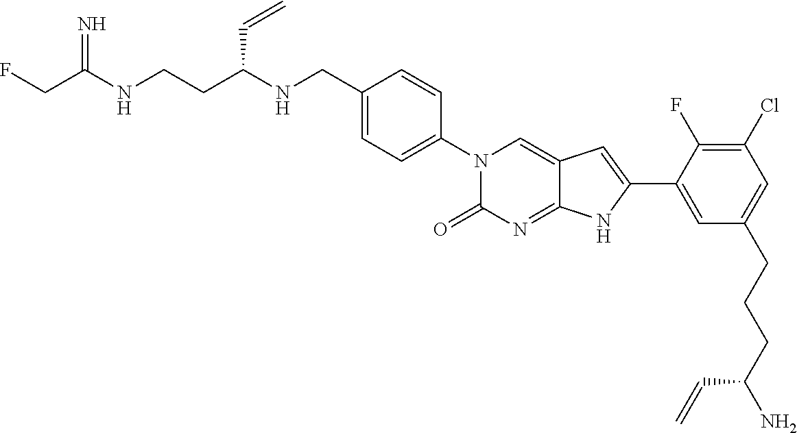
C(C(NCCC(NCC1=CC=C(N2C(=O)N=C3C(=C2)C=C(C2=CC(CCCC(N)C=C)=CC(Cl)=C2F)N3)C=C1)C=C)=N)F
